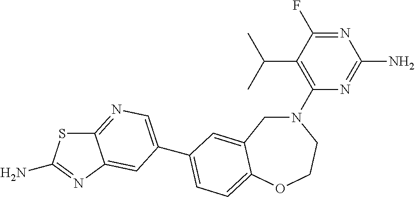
C1(N2CC3=CC(C4=CN=C5SC(N)=NC5=C4)=CC=C3OCC2)=C(C(C)C)C(F)=NC(N)=N1
